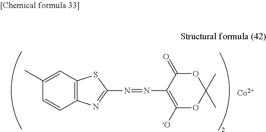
O1C(=O)C(N=NC2=NC3=C(C=C(C)C=C3)S2)=C([-O])OC1(C)C.[Co]
